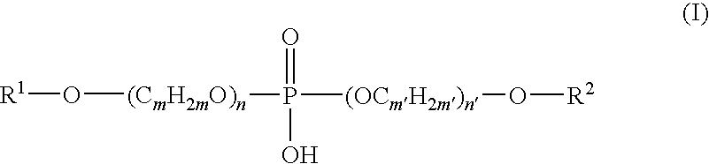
[R1]O[(CmH2mO)n]P(=O)([(OCmH2m)n]O[R2])O
